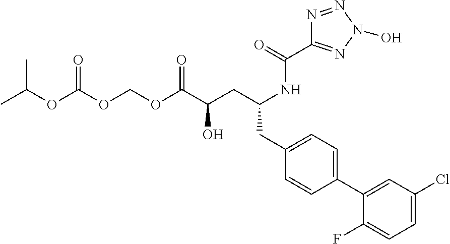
O(C(C(CC(NC(C1=NN(O)N=N1)=O)CC1=CC=C(C2=CC(Cl)=CC=C2F)C=C1)O)=O)COC(OC(C)C)=O
